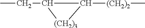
CCC1C([(CH2)2]C)[(CH2)3]1
